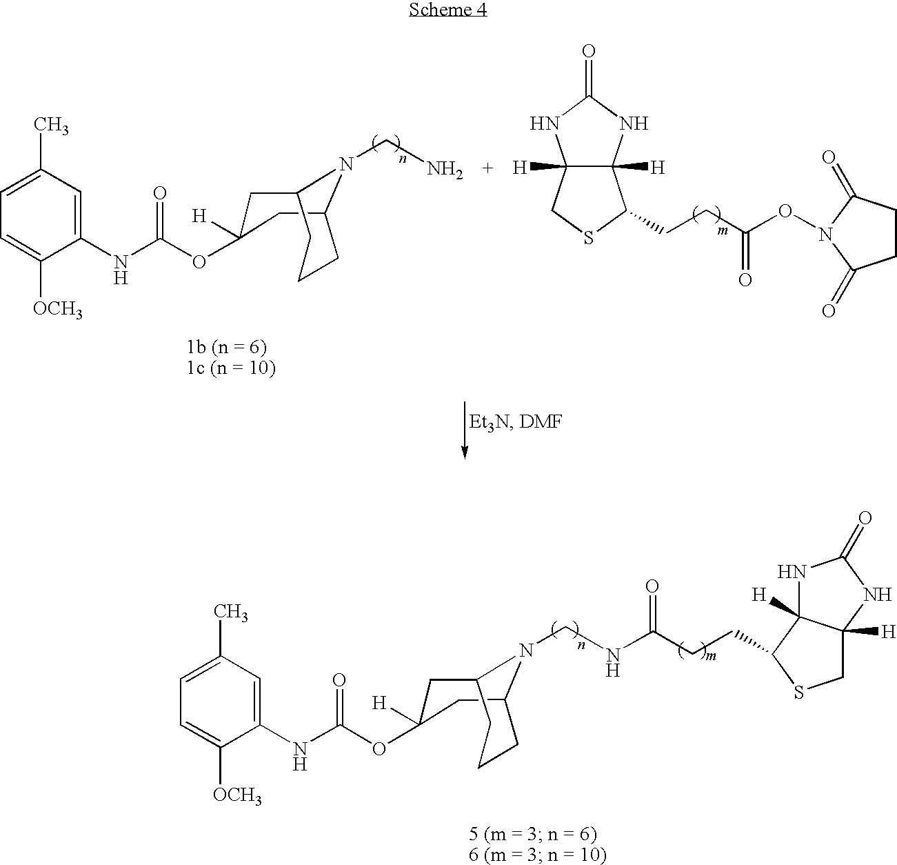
C1(NC(OC2([H])CC3N(CNC(CCC4C5([H])NC(=O)NC5([H])CS4)=O)C(C2)CCC3)=O)=CC(C)=CC=C1[OCH3].C1(NC(OC2([H])CC3N(CN)C(C2)CCC3)=O)=CC(C)=CC=C1[OCH3].C12([H])C([H])(NC(=O)N1)C(CCC(ON1C(=O)CCC1=O)=O)SC2
